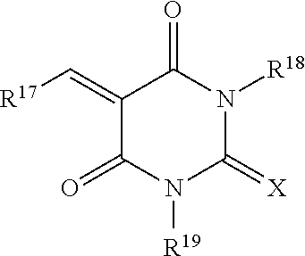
C1(=C[R17])C(=O)N([R19])C(=[X])N([R18])C1=O
